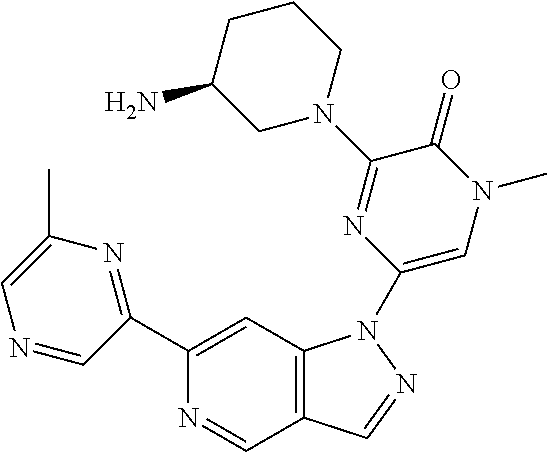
C1(C2=NC(C)=CN=C2)=CC2=C(C=N1)C=NN2C1=CN(C)C(=O)C(N2CCCC(N)C2)=N1
